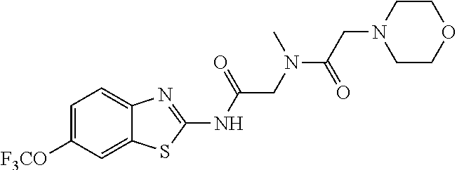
C1=C([F3CO])C=C2C(=C1)N=C(NC(CN(C(CN1CCOCC1)=O)C)=O)S2
